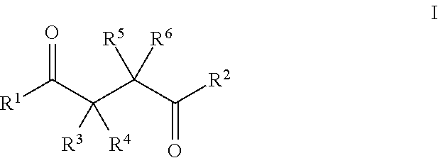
[R1]C(=O)C([R3])(C(C(=O)[R2])([R5])[R6])[R4]
